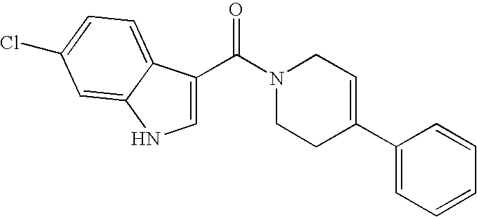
C1=C(C(=O)N2CCC(C3=CC=CC=C3)=CC2)C2=CC=C(Cl)C=C2N1
